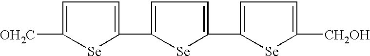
C1(C2=CC=C(C3=CC=C([CH2OH])[Se]3)[Se]2)=CC=C([OH2C])[Se]1
